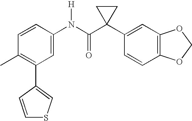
C1=CC(N(C(C2(C3=CC4=C(C=C3)OCO4)CC2)=O)[H])=CC(C2=CSC=C2)=C1C
